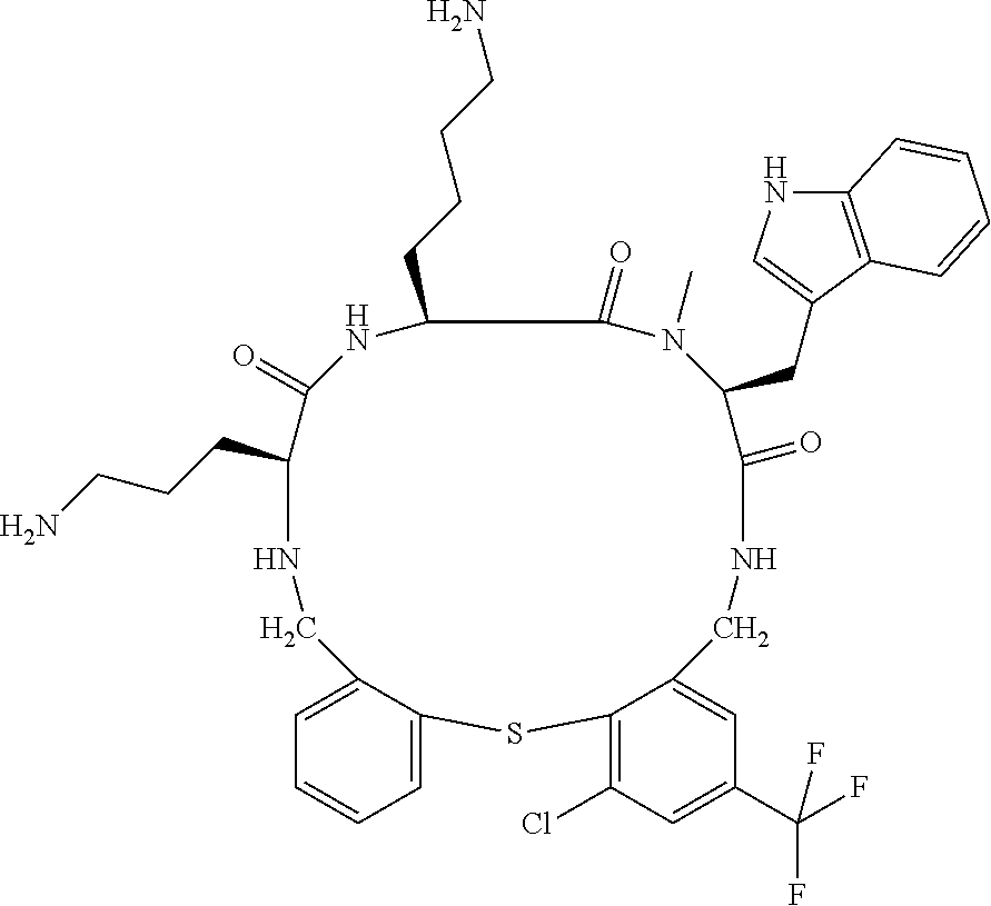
C1(CCCCN)NC(=O)C(CCCN)NCC2=CC=CC=C2SC2=C(Cl)C=C(C(F)(F)F)C=C2CNC(=O)C(CC2=CNC3=C2C=CC=C3)N(C)C1=O
